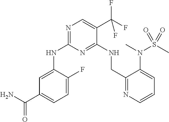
N1=C(NC2=CC(C(N)=O)=CC=C2F)N=C(NCC2=NC=CC=C2N(C)S(C)(=O)=O)C(C(F)(F)F)=C1
